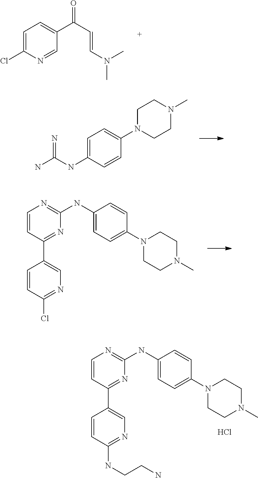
C1=C(Cl)N=CC(C(C=CN(C)C)=O)=C1.C1=C(NC(N)=N)C=CC(N2CCN(C)CC2)=C1.C1=CC(C2=CN=C(Cl)C=C2)=NC(NC2=CC=C(N3CCN(C)CC3)C=C2)=N1.C1=CC(C2=CN=C(NCCN)C=C2)=NC(NC2=CC=C(N3CCN(C)CC3)C=C2)=N1.Cl
